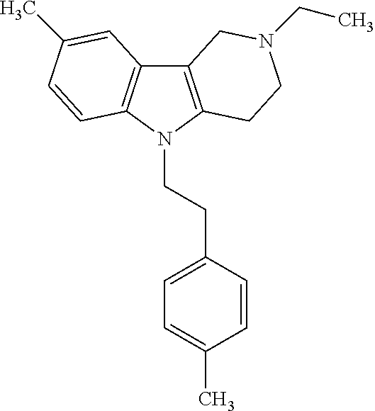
C12=C(N(CCC3=CC=C(C)C=C3)C3=C1C=C(C)C=C3)CCN(CC)C2
